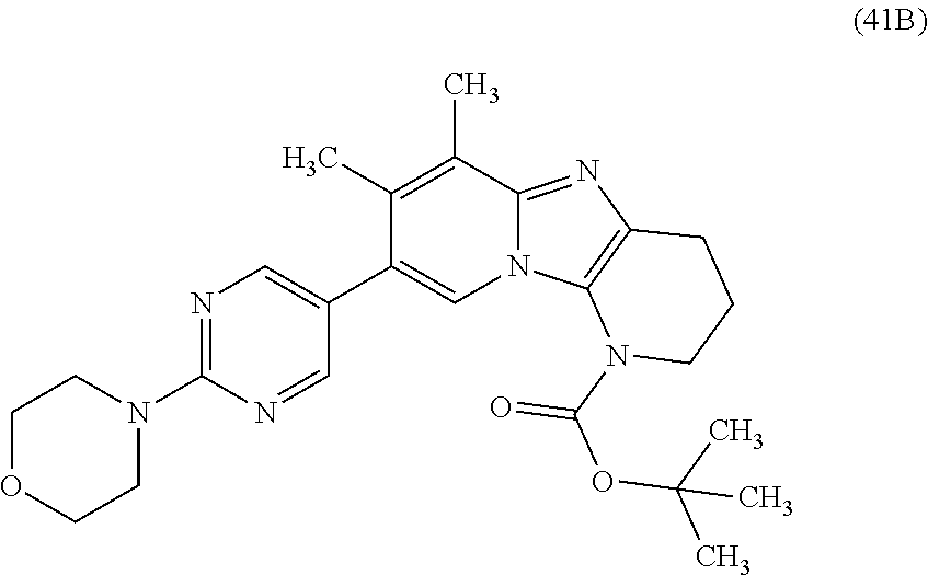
C1(C2=CN=C(N3CCOCC3)N=C2)=CN2C(=NC3=C2N(C(OC(C)(C)C)=O)CCC3)C(C)=C1C
